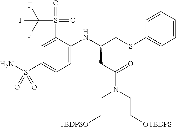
C1=CC=CC(SCC(NC2=CC=C(S(N)(=O)=O)C=C2S(=O)(=O)C(F)(F)F)CC(N(CC[TBDPSO])CC[OTBDPS])=O)=C1
